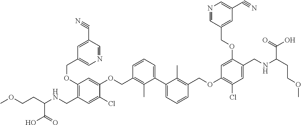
C1(OCC2=CN=CC(C#N)=C2)=C(CNC(CCOC)C(O)=O)C=C(Cl)C(OCC2=C(C)C(C3=CC=CC(COC4=C(Cl)C=C(CNC(CCOC)C(O)=O)C(OCC5=CC(C#N)=CN=C5)=C4)=C3C)=CC=C2)=C1
